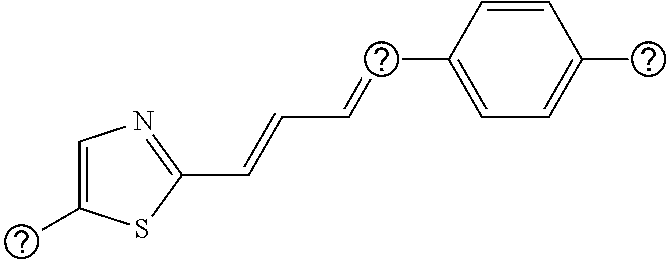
C1=C(C)SC(C=CC=CC2=CC=C(C)C=C2)=N1
